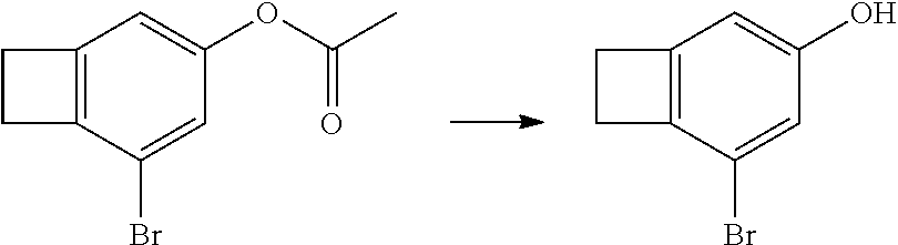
C1=C(O)C=C(Br)C2=C1CC2.C1=C(OC(C)=O)C=C(Br)C2=C1CC2
